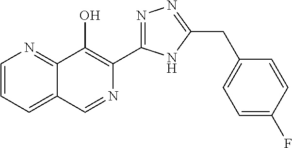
C1=CC=C2C(=N1)C(O)=C(C1=NN=C(CC3=CC=C(F)C=C3)N1)N=C2
